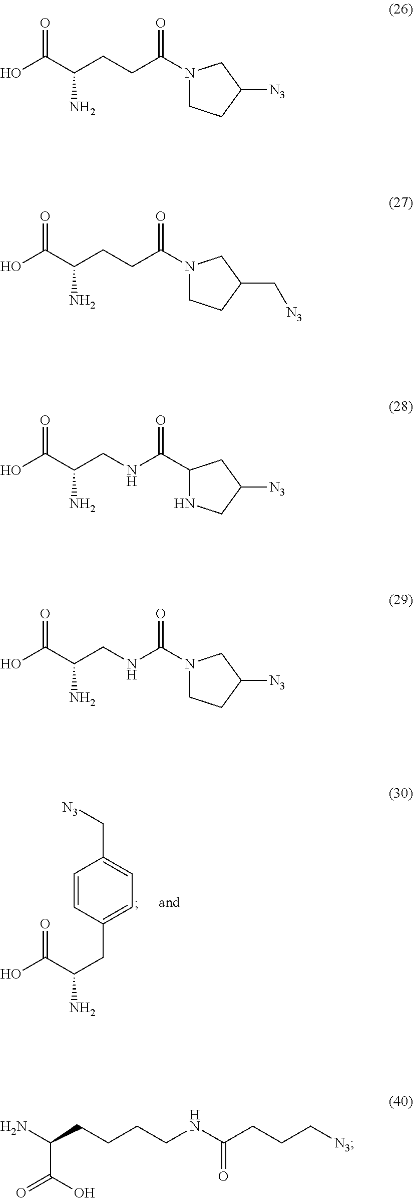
C1=CC(CC(N)C(O)=O)=CC=C1C[N3].C(C(C(=O)O)N)CC(=O)N1CCC([N3])C1.C(C(C(=O)O)N)CC(=O)N1CCC(C[N3])C1.C(C(C(=O)O)N)NC(=O)C1NCC([N3])C1.C(C(C(=O)O)N)NC(=O)N1CCC([N3])C1.C(CCCCNC(CCC[N3])=O)(N)C(O)=O
